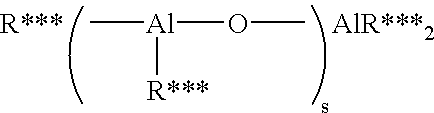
C[Al](OC)[R***]
